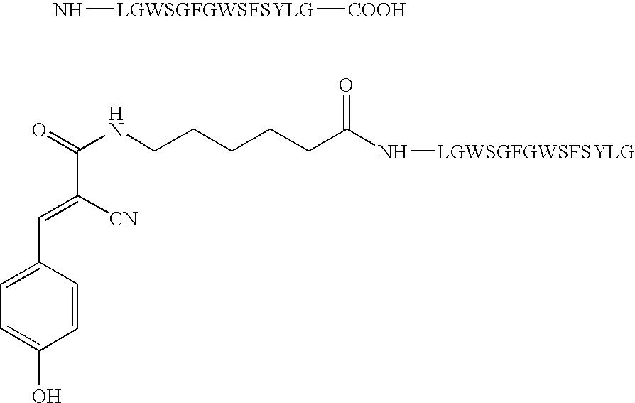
N[LGWSGFGWSFSYLG][COOH].O=C(NCCCCCC(N[LGWSGFGWSFSYLG])=O)C([CN])=CC1=CC=C(O)C=C1
